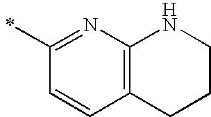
C12=C(N=C(C)C=C1)NCCC2
